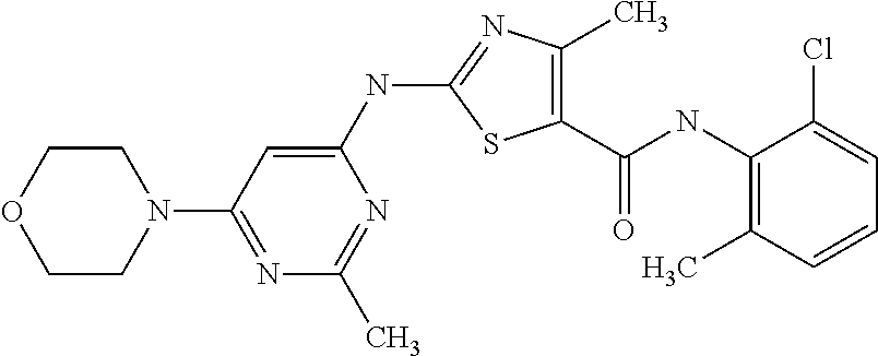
C1(NC2=NC(C)=C(C(NC3=C(C)C=CC=C3Cl)=O)S2)=CC(N2CCOCC2)=NC(C)=N1
